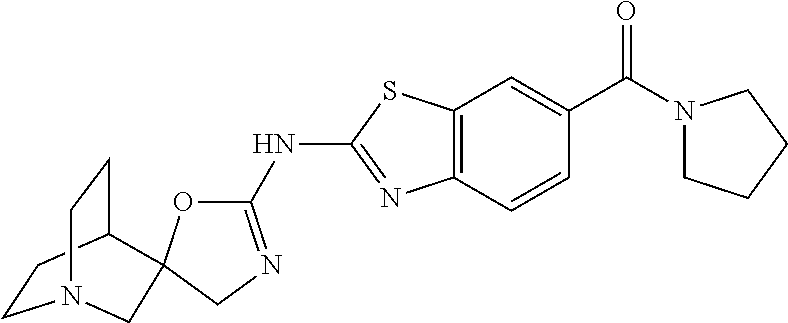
C1CC2CCN1CC21OC(NC2=NC3=C(S2)C=C(C(N2CCCC2)=O)C=C3)=NC1
